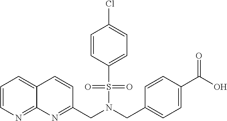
C12=CC=CN=C1N=C(CN(CC1=CC=C(C(O)=O)C=C1)S(=O)(=O)C1=CC=C(Cl)C=C1)C=C2
